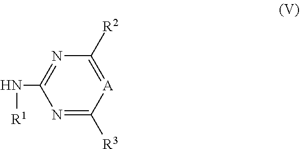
N(C1=NC([R2])=[A]C([R3])=N1)[R1]
